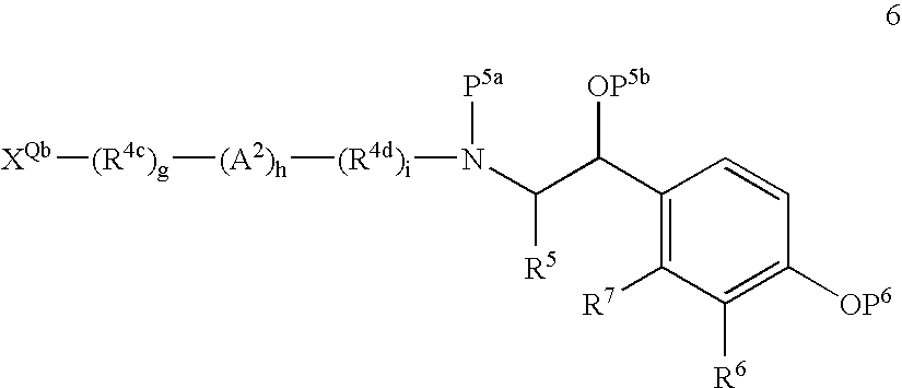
C(C(C1=C([R7])C([R6])=C([OP6])C=C1)[OP5b])([R5])N([P5a])[(R4d)i][(A2)h][(R4c)g][XQb]
